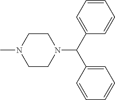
C1CN(C(C2=CC=CC=C2)C2=CC=CC=C2)CCN1C
